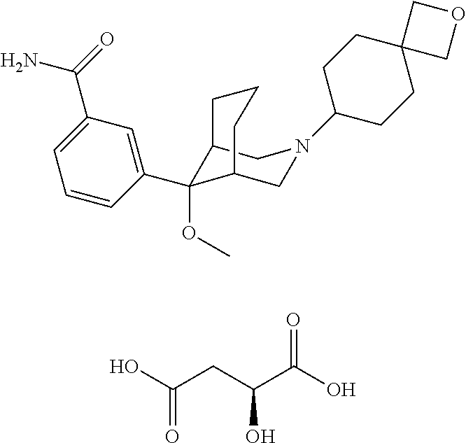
C12C(OC)(C3=CC(C(=O)N)=CC=C3)C(CN(C3CCC4(CC3)COC4)C1)CCC2.OC(CC(C(O)=O)O)=O
